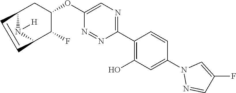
C1(C2=C(O)C=C(N3N=CC(F)=C3)C=C2)=NC=C(OC2CC3N([H])C(C2F)C=C3)N=N1
